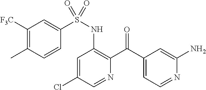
C1=C(Cl)C=NC(C(C2=CC=NC(N)=C2)=O)=C1NS(=O)(C1=CC([F3C])=C(C)C=C1)=O
